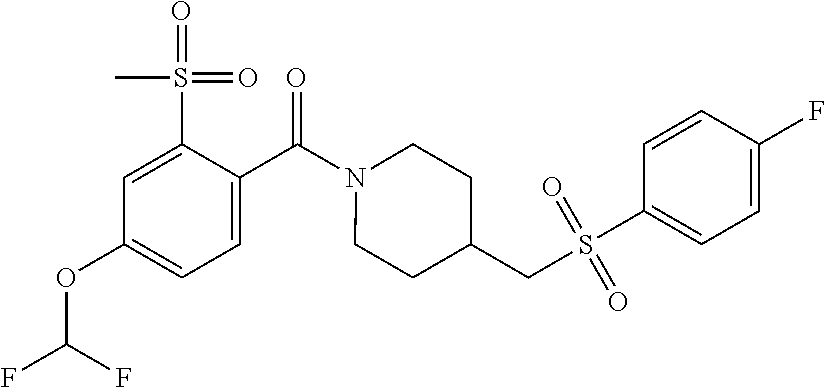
C1=C(S(=O)(=O)C)C(C(N2CCC(CS(C3=CC=C(F)C=C3)(=O)=O)CC2)=O)=CC=C1OC(F)F
